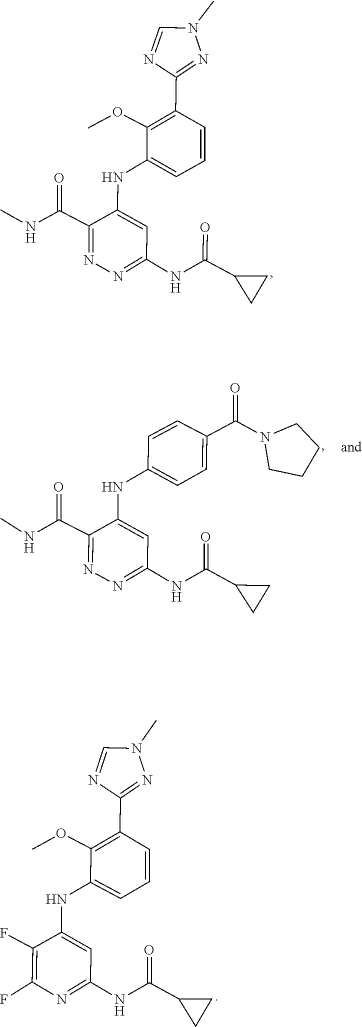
CN1C=NC(C2=C(OC)C(NC3=CC(NC(C4CC4)=O)=NN=C3C(NC)=O)=CC=C2)=N1.C1CN(C(C2=CC=C(NC3=CC(NC(C4CC4)=O)=NN=C3C(NC)=O)C=C2)=O)CC1.C1=NC(C2=C(OC)C(NC3=CC(NC(C4CC4)=O)=NC(F)=C3F)=CC=C2)=NN1C
